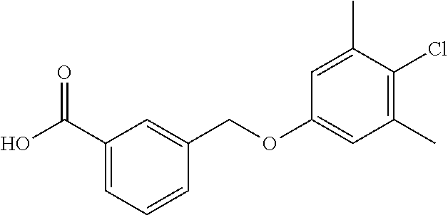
OC(C1=CC=CC(COC2=CC(C)=C(Cl)C(C)=C2)=C1)=O
